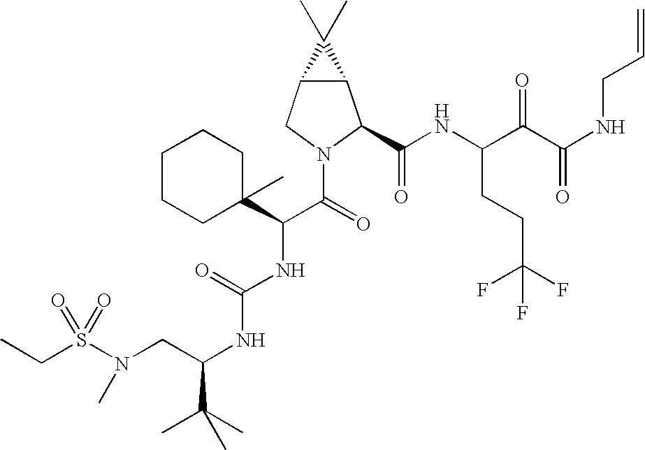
S(N(CC(NC(NC(C(=O)N1C(C(NC(C(C(NCC=C)=O)=O)CCC(F)(F)F)=O)C2C(C1)C2(C)C)C1(C)CCCCC1)=O)C(C)(C)C)C)(=O)(=O)CC
